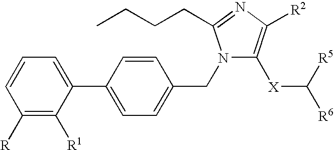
C1([R])=C([R1])C(C2=CC=C(CN3C([X]C([R5])[R6])=C([R2])N=C3CCCC)C=C2)=CC=C1
